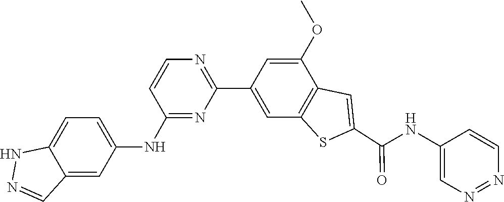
N1=NC=CC(NC(C2=CC3=C(S2)C=C(C2=NC=CC(NC4=CC=C5NN=CC5=C4)=N2)C=C3OC)=O)=C1
